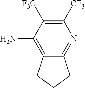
C1(N)=C2CCCC2=NC([CF3])=C1[F3C]
